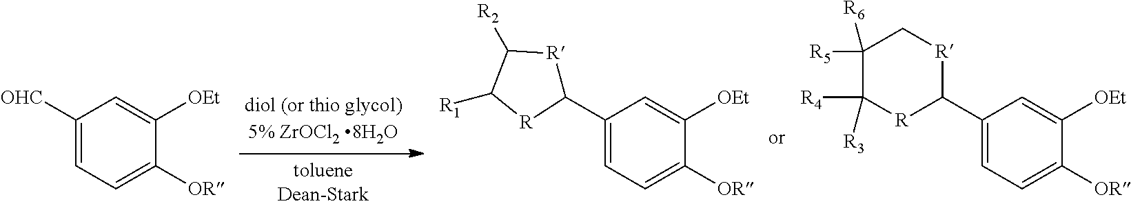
C1([OHC])=CC=C([OR])C([OEt])=C1.C1(C2[R]C([R2])C([R1])[R]2)=CC=C([OR])C([OEt])=C1.C1(C2[R]C([R4])([R3])C([R5])([R6])C[R]2)=CC=C([OR])C([OEt])=C1
